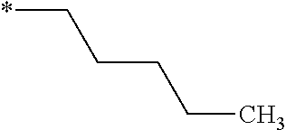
*CCCCC
